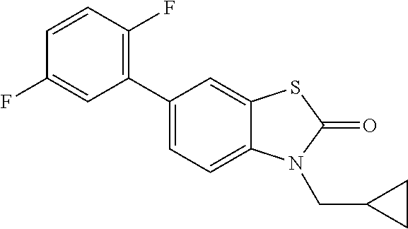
C1(C2=CC=C3C(=C2)SC(=O)N3CC2CC2)=C(F)C=CC(F)=C1
